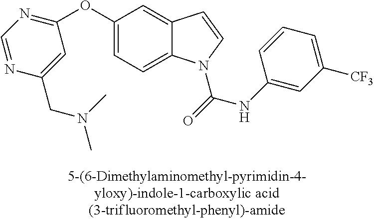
C1=C(OC2=NC=NC(CN(C)C)=C2)C=C2C(=C1)N(C(=O)NC1=CC([CF3])=CC=C1)C=C2
